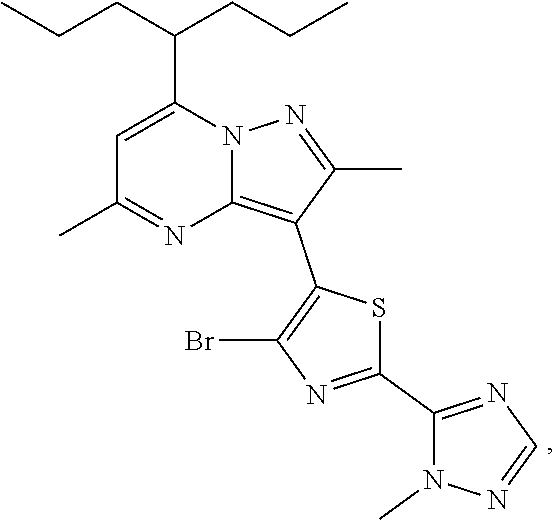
C1(C)=NC2=C(C3=C(Br)N=C(C4=NC=NN4C)S3)C(C)=NN2C(C(CCC)CCC)=C1
